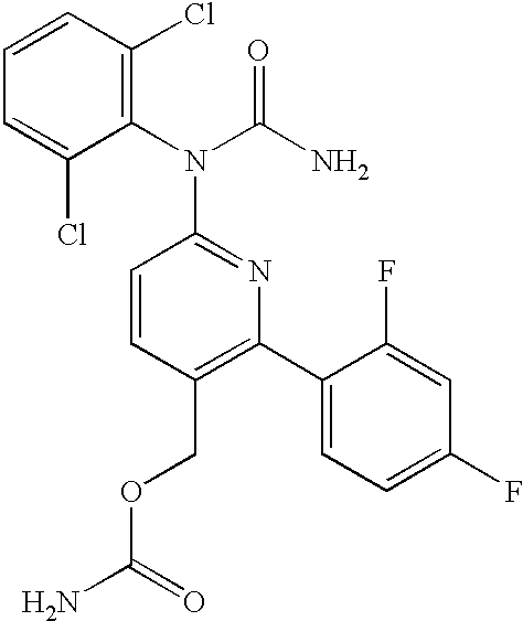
C1(COC(N)=O)=C(C2=CC=C(F)C=C2F)N=C(N(C(N)=O)C2=C(Cl)C=CC=C2Cl)C=C1
